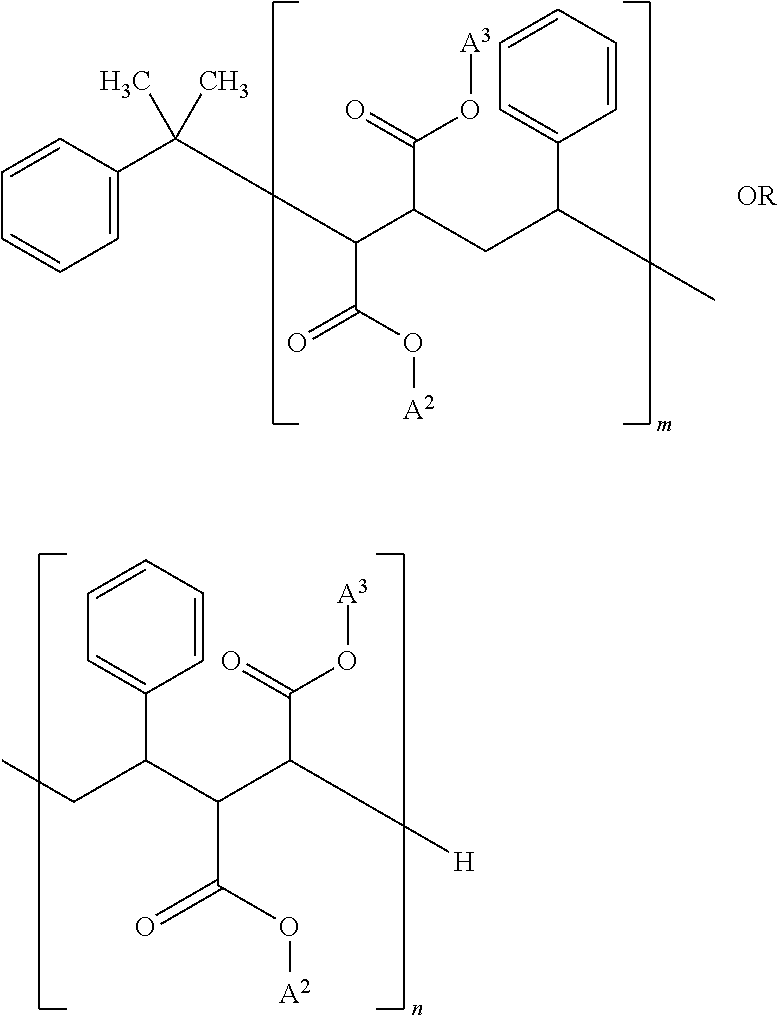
C1=CC(C(C)(C)C(C(O[A2])=O)C(C(O[A3])=O)CC(C2=CC=CC=C2)C)=CC=C1.C(=O)(C(C(C(C1=CC=CC=C1)CC)C(=O)O[A2])[H])O[A3]
